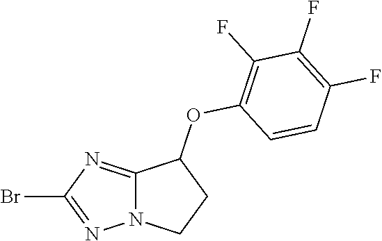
BrC1=NN2C(=N1)C(OC1=C(F)C(F)=C(F)C=C1)CC2
